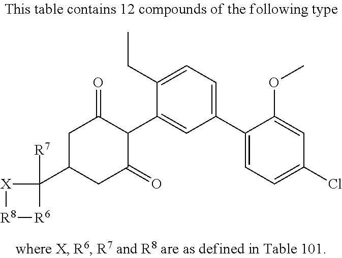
[R8]1[R6]C([R7])(C2CC(=O)C(C3=CC(C4=CC=C(Cl)C=C4OC)=CC=C3CC)C(=O)C2)[X]1
